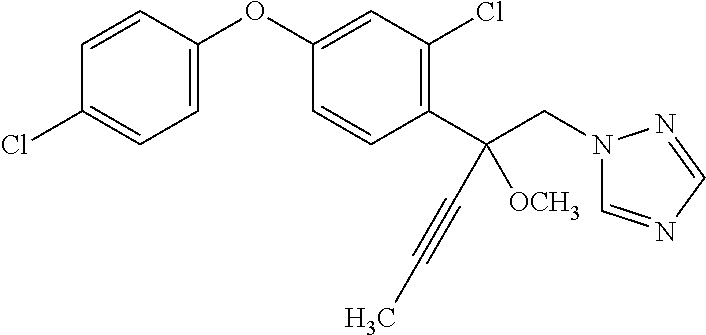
C1=C(OC2=CC(Cl)=C(C(CN3C=NC=N3)([OCH3])C#CC)C=C2)C=CC(Cl)=C1
